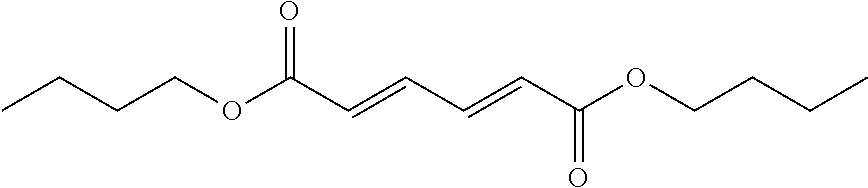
O(C(C=CC=CC(OCCCC)=O)=O)CCCC
